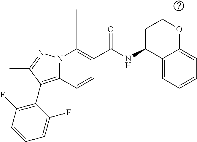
C(C1=C(C(NC2CCOC3=CC=CC=C23)=O)C=CC2=C(C3=C(F)C=CC=C3F)C(C)=NN12)(C)(C)C
